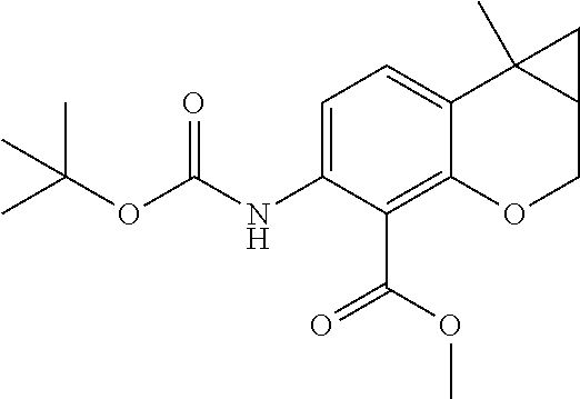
C1(NC(OC(C)(C)C)=O)=CC=C2C(=C1C(=O)OC)OCC1C2(C)C1
